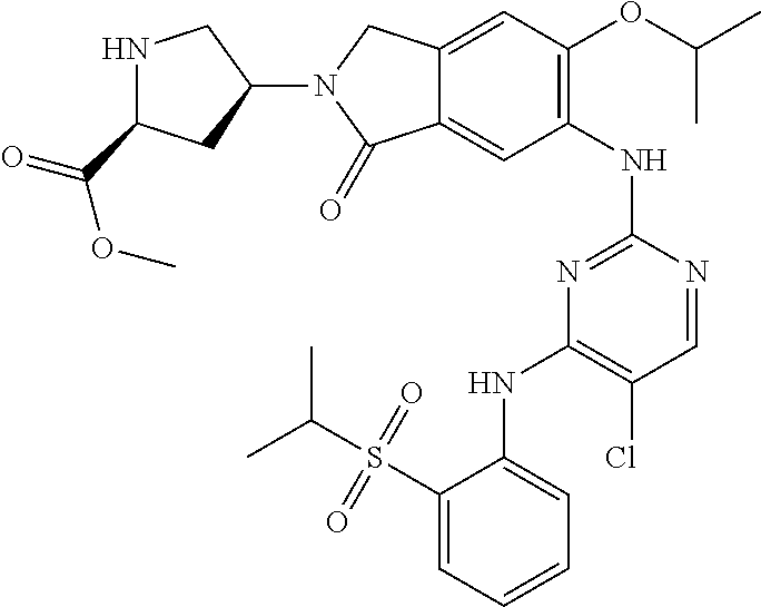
C1(NC2=NC(NC3=CC=CC=C3S(C(C)C)(=O)=O)=C(Cl)C=N2)=C(OC(C)C)C=C2C(=C1)C(=O)N(C1CC(C(=O)OC)NC1)C2
